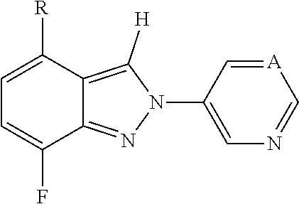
C1=C([R])C2=C([H])N(C3=CN=C[A]=C3)N=C2C(F)=C1
